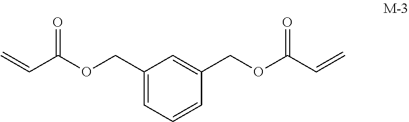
C=CC(=O)OCC1=CC=CC(COC(=O)C=C)=C1
